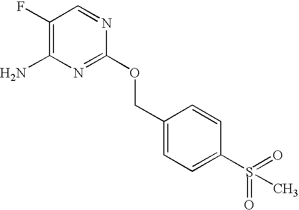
C1(F)=C(N)N=C(OCC2=CC=C(S(=O)(=O)C)C=C2)N=C1
